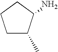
C1C(C)C(N)CC1
